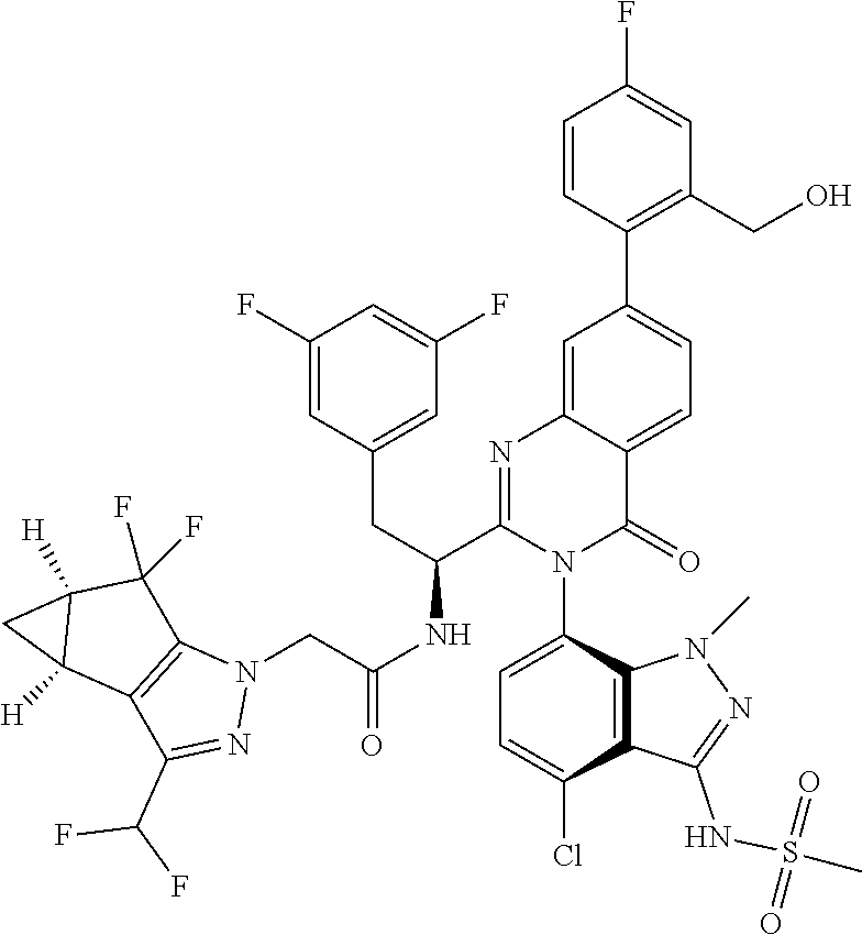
C1=CC(C2=CC=C3C(=C2)N=C(C(CC2=CC(F)=CC(F)=C2)NC(=O)CN2C4=C(C(C(F)F)=N2)C2([H])C([H])(C4(F)F)C2)N(C2=CC=C(Cl)C4=C2N(C)N=C4NS(C)(=O)=O)C3=O)=C(CO)C=C1F
